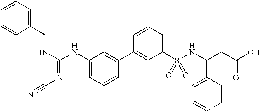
C1(C2=CC(NC(NCC3=CC=CC=C3)=NC#N)=CC=C2)=CC(S(NC(CC(O)=O)C2=CC=CC=C2)(=O)=O)=CC=C1
